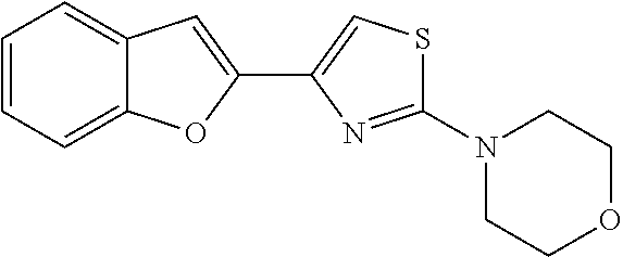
C1=CC=C2C(=C1)C=C(C1=CSC(N3CCOCC3)=N1)O2
